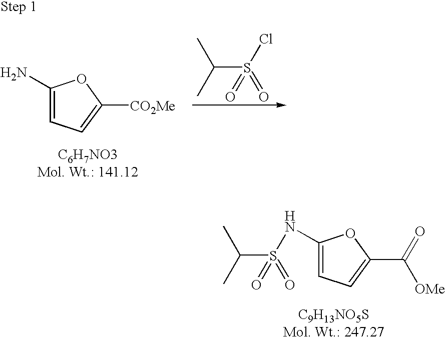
C1(N)=CC=C([CO2Me])O1.CC(C)S(Cl)(=O)=O.CC(C)S(NC1=CC=C(C(=O)[OMe])O1)(=O)=O
